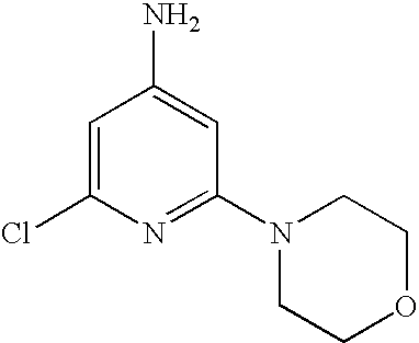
C1=C(Cl)N=C(N2CCOCC2)C=C1N
